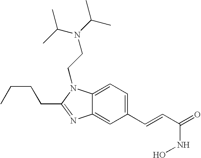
C12=CC=C(C=CC(NO)=O)C=C1N=C(CCCC)N2CCN(C(C)C)C(C)C
